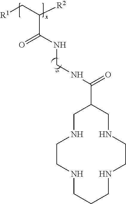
C1CNCCCNCCNCC(C(=O)NCNC(=O)C(C[R1])[R2])CN1
